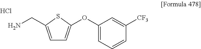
C1=C(CN)SC(OC2=CC=CC([CF3])=C2)=C1.Cl
